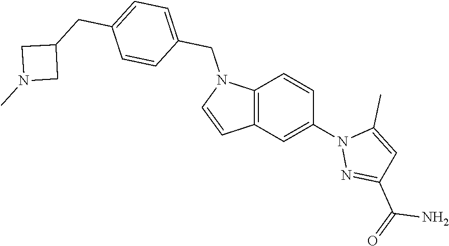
C12=C(C=C(N3N=C(C(=O)N)C=C3C)C=C1)C=CN2CC1=CC=C(CC2CN(C)C2)C=C1
